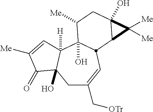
C1C(C[OTr])=CC2C(O)(C3([H])C1(O)C(=O)C([Me])=C3)C([Me])CC1(O)C2C1([Me])[Me]
